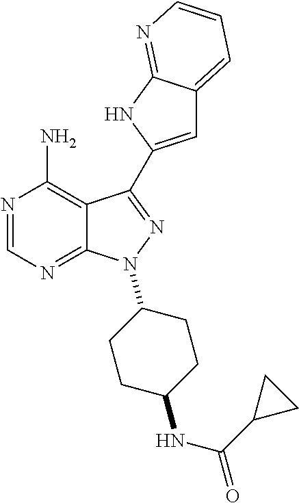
C12=C(N)N=CN=C1N(C1CCC(NC(C3CC3)=O)CC1)N=C2C1=CC2=CC=CN=C2N1
